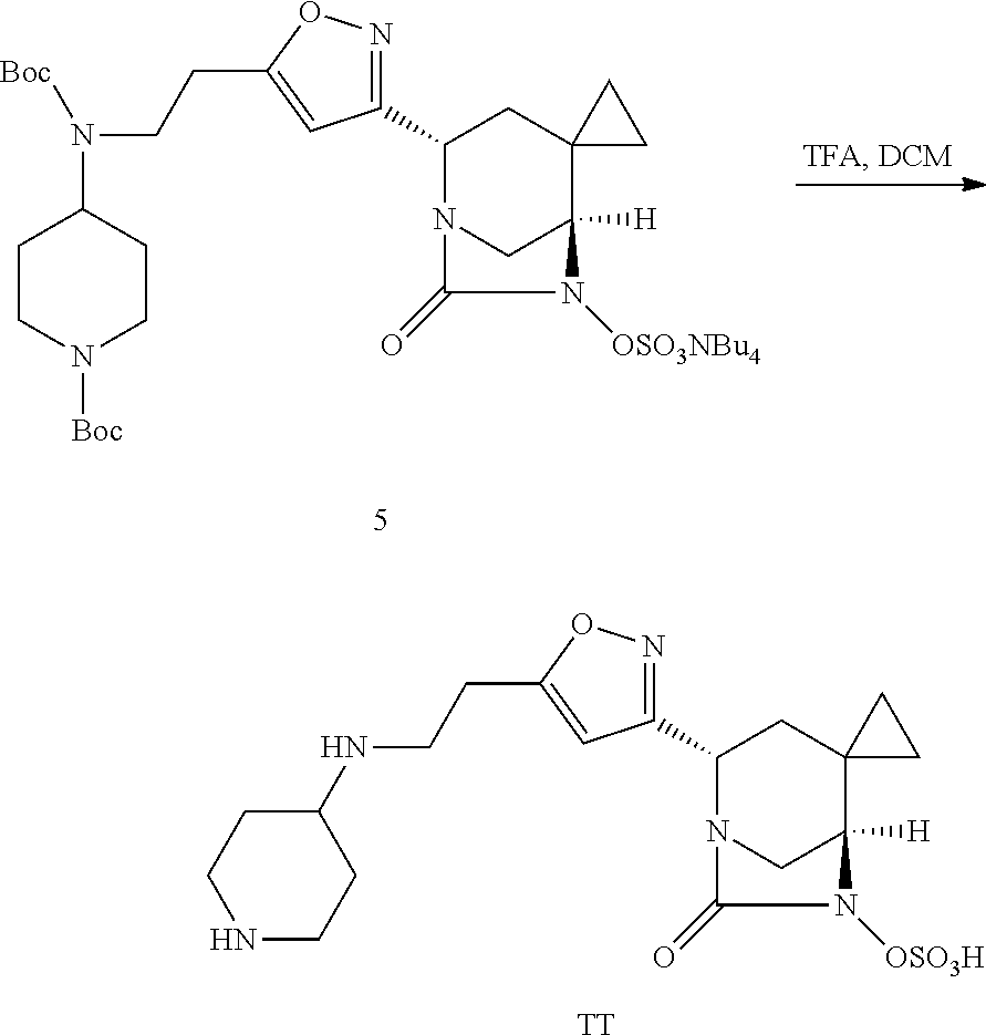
C1(C2CC3(C4([H])CN2C(=O)N4[OSO3NBu4])CC3)=NOC(CCN([Boc])C2CCN([Boc])CC2)=C1.[TT].C1(C2CC3(C4([H])CN2C(=O)N4[OSO3H])CC3)=NOC(CCNC2CCNCC2)=C1
